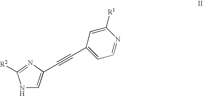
N1C=C(C#CC2=CC=NC([R1])=C2)N=C1[R2]
